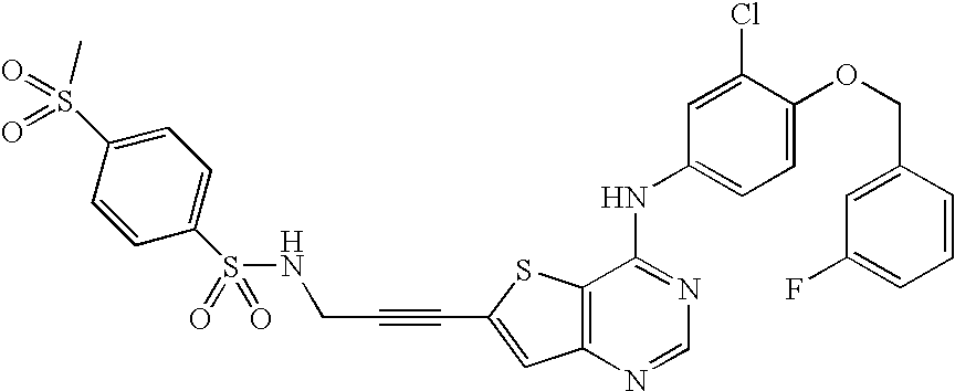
C12=C(SC(C#CCNS(C3=CC=C(S(C)(=O)=O)C=C3)(=O)=O)=C1)C(NC1=CC=C(OCC3=CC(F)=CC=C3)C(Cl)=C1)=NC=N2
